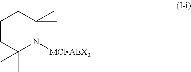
C1CC(C)(C)N([MClAEX2])C(C)(C)C1
